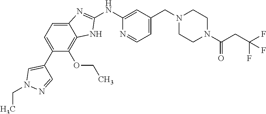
C1=C(CN2CCN(C(CC(F)(F)F)=O)CC2)C=C(NC2=NC3=CC=C(C4=CN(CC)N=C4)C(OCC)=C3N2)N=C1
